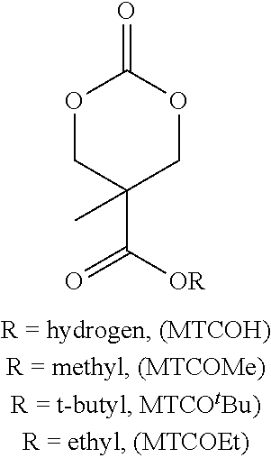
O1CC(C(=O)[OR])(C)COC1=O
